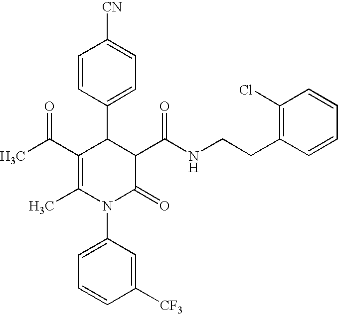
C1=CC(C2C(C(C)=O)=C(C)N(C3=CC=CC([CF3])=C3)C(=O)C2C(NCCC2=C(Cl)C=CC=C2)=O)=CC=C1[CN]
